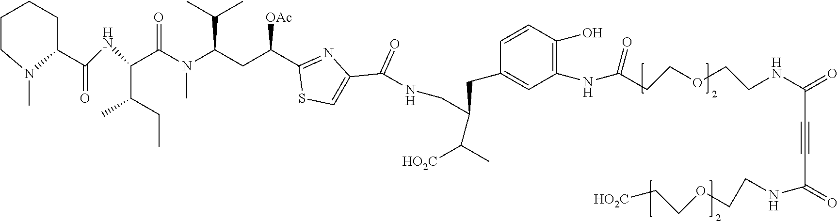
CN(C(=O)C(C(CC)C)NC(C1CCCCN1C)=O)C(CC(C1=NC(C(=O)NCC(C([HO2C])C)CC2=CC(NC(=O)CCOCCNC(C#CC(=O)NCCOCC[HO2C])=O)=C(O)C=C2)=CS1)[OAc])C(C)C
